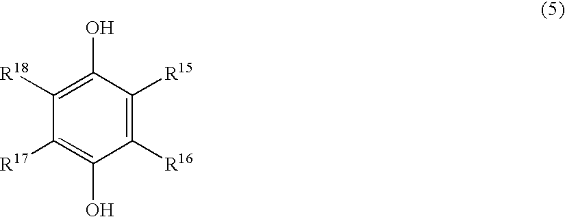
C1([R16])=C([R15])C(O)=C([R18])C([R17])=C1O
